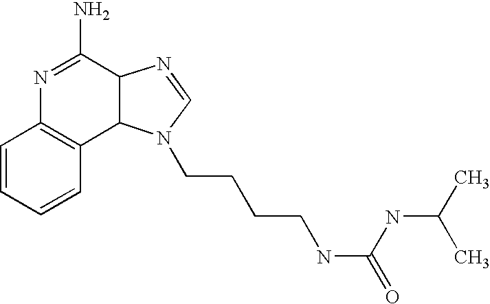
C1=CC=CC2=C1N=C(N)C1C2N(CCCCNC(NC(C)C)=O)C=N1
